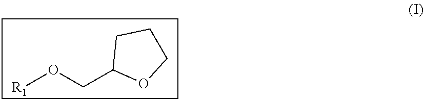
[R1]OCC1OCCC1
